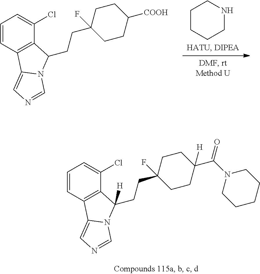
C1=CC2=C(C(Cl)=C1)C(CCC1(F)CCC(C(N3CCCCC3)=O)([H])CC1)([H])N1C2=CN=C1.C1=CC2=C(C(Cl)=C1)C(CCC1(F)CCC([COOH])CC1)N1C2=CN=C1.C1CCCNC1
